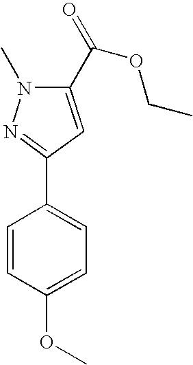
C1=CC(OC)=CC=C1C1=NN(C)C(C(=O)OCC)=C1
